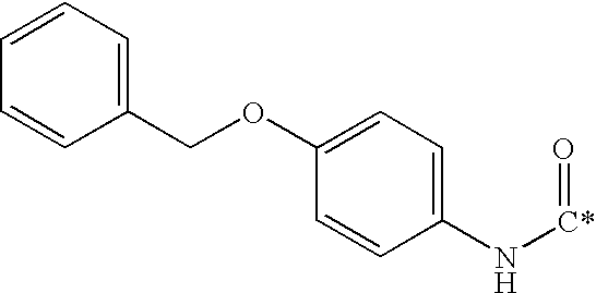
C1(OCC2=CC=CC=C2)=CC=C(N[C*]=O)C=C1
